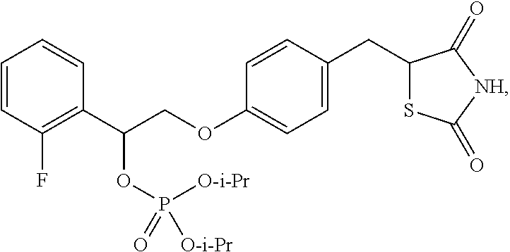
C1=CC(F)=C(C(COC2=CC=C(CC3SC(=O)[NH]C3=O)C=C2)OP([O-i-Pr])(=O)[O-i-Pr])C=C1
